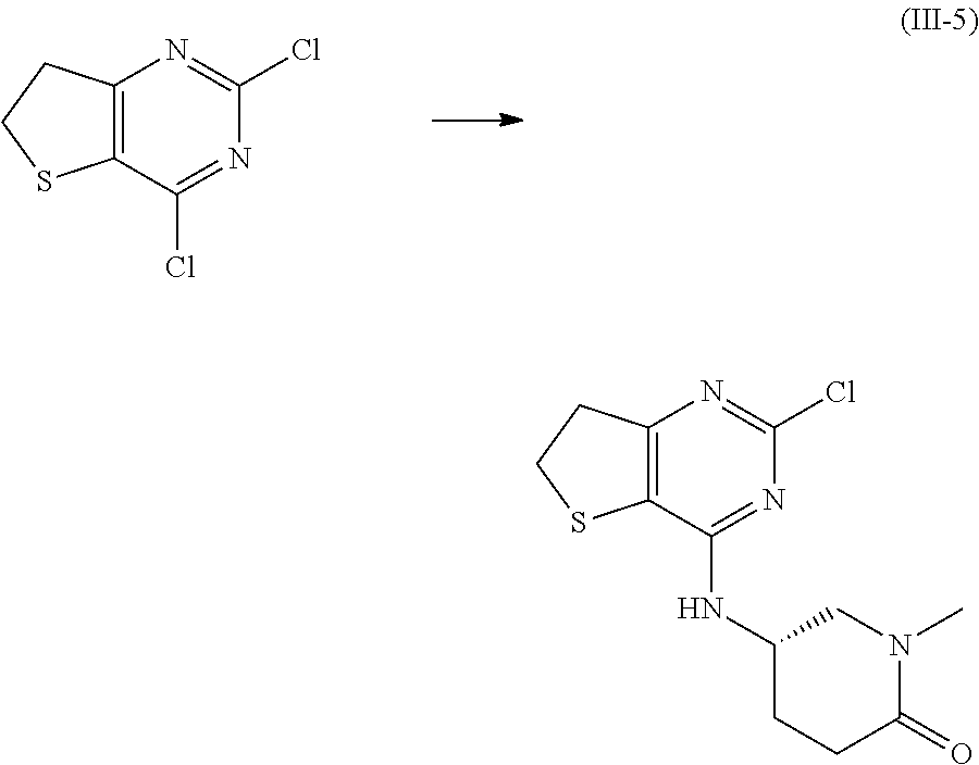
C12=C(C(Cl)=NC(Cl)=N1)SCC2.C12=C(C(NC3CCC(=O)N(C)C3)=NC(Cl)=N1)SCC2
